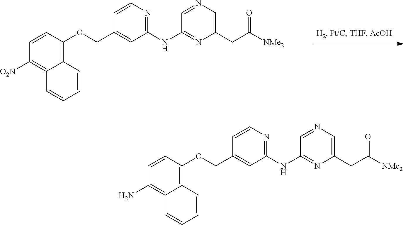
C1=CC(OCC2=CC(NC3=NC(CC([NMe2])=O)=CN=C3)=NC=C2)=C2C(=C1[O2N])C=CC=C2.C1=CC(OCC2=CC(NC3=NC(CC([NMe2])=O)=CN=C3)=NC=C2)=C2C(=C1N)C=CC=C2
